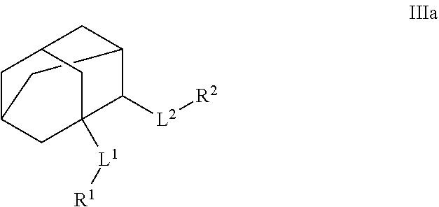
C12CC3CC(CC([L1][R1])(C3)C1[L2][R2])C2
